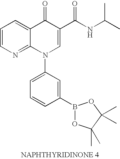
C1=CN=C2C(=C1)C(=O)C(C(NC(C)C)=O)=CN2C1=CC=CC(B2OC(C)(C)C(C)(C)O2)=C1
